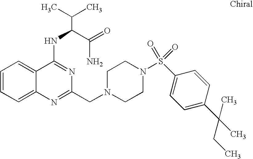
C1=CC=C2C(=C1)C(NC(C(N)=O)C(C)C)=NC(CN1CCN(S(C3=CC=C(C(CC)(C)C)C=C3)(=O)=O)CC1)=N2
